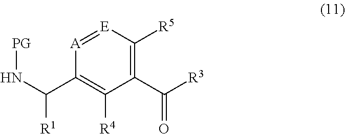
C1(C([R3])=O)=C([R5])[E]=[A]C(C(N[PG])[R1])=C1[R4]
